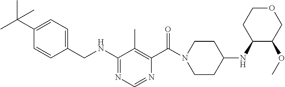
C1(NCC2=CC=C(C(C)(C)C)C=C2)=NC=NC(C(N2CCC(NC3C(OC)COCC3)CC2)=O)=C1C
